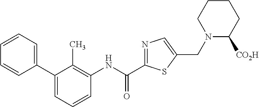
C1(C2=CC=CC=C2)=CC=CC(NC(C2=NC=C(CN3C([CO2H])CCCC3)S2)=O)=C1C
